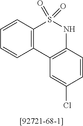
C12=C(C=CC=C1)S(=O)(=O)NC1=C2C=C(Cl)C=C1
